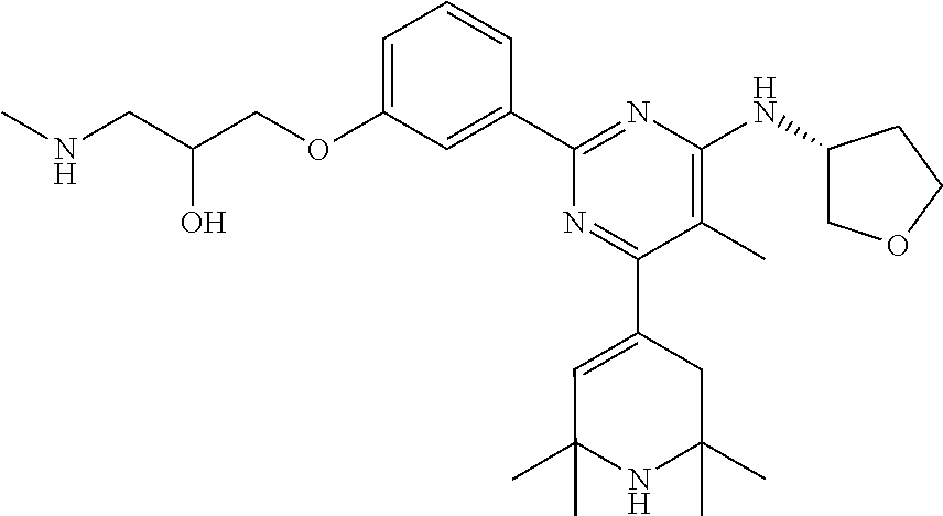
C1=C(OCC(CNC)O)C=C(C2=NC(NC3COCC3)=C(C)C(C3=CC(C)(C)NC(C)(C)C3)=N2)C=C1
